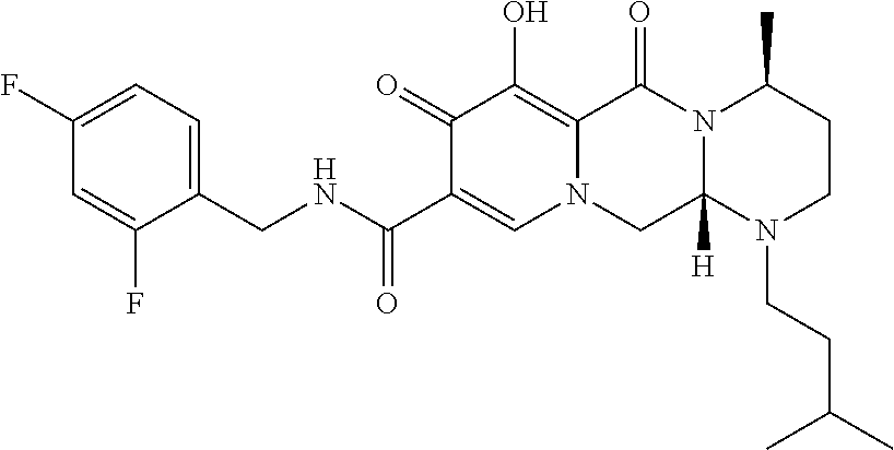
C1(CNC(C2=CN3C(=C(O)C2=O)C(=O)N2C([H])(C3)N(CCC(C)C)CCC2C)=O)=CC=C(F)C=C1F
